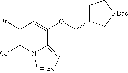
ClC1=C(Br)C=C(OCC2CC[NBoc]C2)C2=CN=CN12
